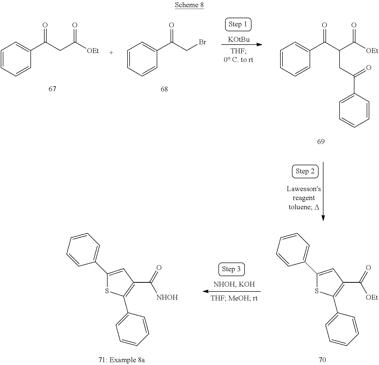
C1(C2=CC(C(=O)[OEt])=C(C3=CC=CC=C3)S2)=CC=CC=C1.C1(C2=CC(C(=O)[NHOH])=C(C3=CC=CC=C3)S2)=CC=CC=C1.C1=CC=CC(C(CC([OEt])=O)=O)=C1.C1=CC=CC(C(CBr)=O)=C1.[KOtBu].C1=CC=CC(C(C(CC(=O)C2=CC=CC=C2)C([OEt])=O)=O)=C1
